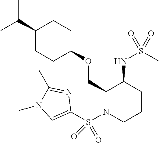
C(C)(C)C1CCC(OCC2N(S(C3=CN(C)C(C)=N3)(=O)=O)CCCC2NS(C)(=O)=O)CC1
